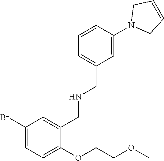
C1(Br)=CC=C(OCCOC)C(CNCC2=CC=CC(N3CC=CC3)=C2)=C1
